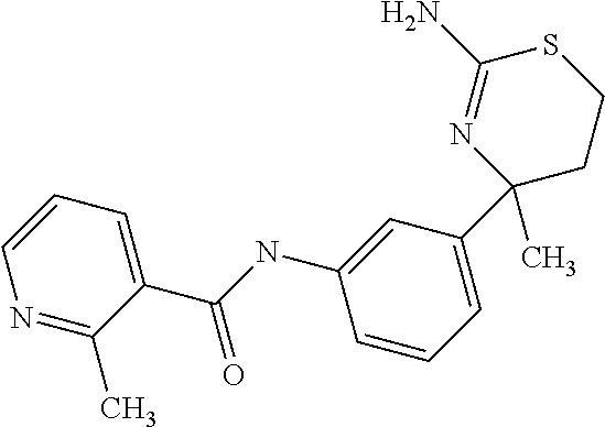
N1=C(C)C(C(NC2=CC(C3(C)CCSC(N)=N3)=CC=C2)=O)=CC=C1
